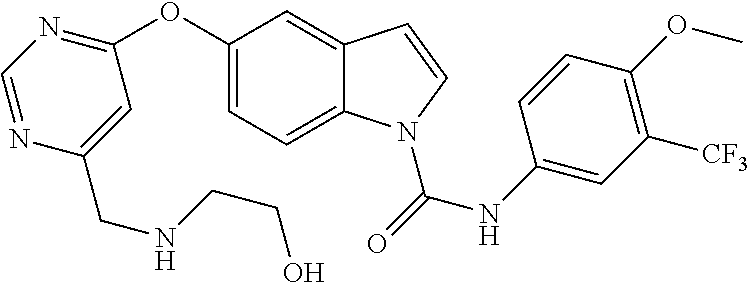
C1(OC2=NC=NC(CNCCO)=C2)=CC=C2C(=C1)C=CN2C(=O)NC1=CC([CF3])=C(OC)C=C1
